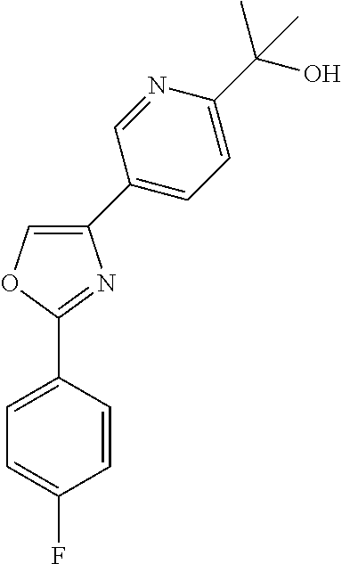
C1(C2=CC=C(F)C=C2)=NC(C2=CC=C(C(O)(C)C)N=C2)=CO1
